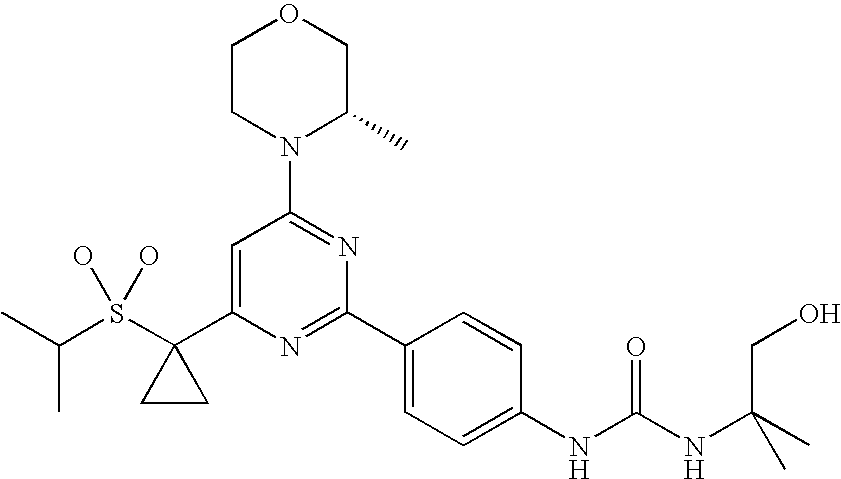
C(S(C1(C2=CC(N3C(C)COCC3)=NC(C3=CC=C(NC(NC(CO)(C)C)=O)C=C3)=N2)CC1)(O)O)(C)C
